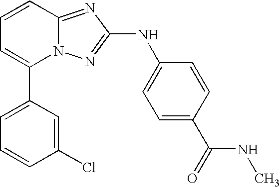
C1(C2=CC=CC3=NC(NC4=CC=C(C(NC)=O)C=C4)=NN23)=CC=CC(Cl)=C1
